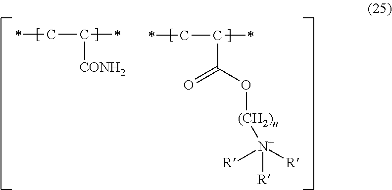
*CC(*)[CONH2].*CC(*)C(O[(CH2)n][N+]([R])([R])[R])=O
